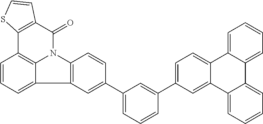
C1=C(C2=CC(C3=CC4=C(C=C3)N3C(=O)C5=C(C6=C3C4=CC=C6)SC=C5)=CC=C2)C=C2C(=C1)C1=CC=CC=C1C1=CC=CC=C21
